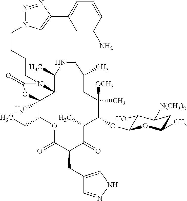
C12C(C)(C(CC)OC(=O)C(CC3=CNN=C3)C(=O)C(C)C(OC3C(O)C([N(CH3)2])CC(C)O3)C([OCH3])(C)CC(C)CNC1C)OC(=O)N2CCCCN1N=NC(C2=CC=CC(N)=C2)=C1
